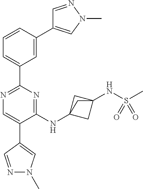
C1=NN(C)C=C1C1=CC(C2=NC=C(C3=CN(C)N=C3)C(NC34CC(NS(C)(=O)=O)(C3)C4)=N2)=CC=C1
